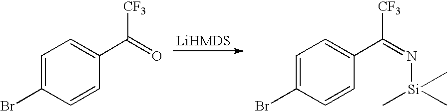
C1=C(Br)C=CC(C(=O)[CF3])=C1.C1=C(Br)C=CC(C(=N[Si](C)(C)C)[CF3])=C1
